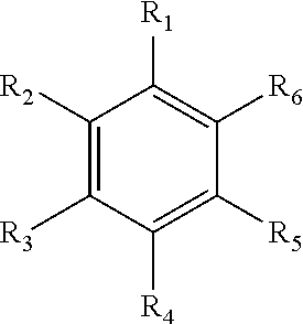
C1([R2])=C([R3])C([R4])=C([R5])C([R6])=C1[R1]
